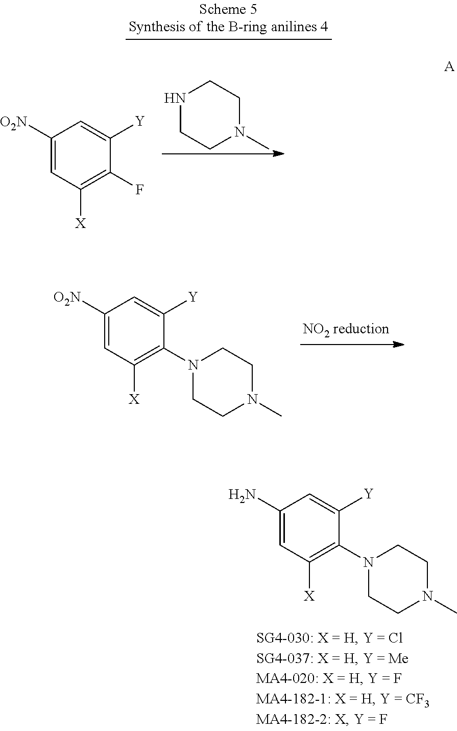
C1([O2N])=CC([X])=C(N2CCN(C)CC2)C([Y])=C1.C1(N)=CC([X])=C(N2CCN(C)CC2)C([Y])=C1.C1([O2N])=CC([X])=C(F)C([Y])=C1.N1CCN(C)CC1.[A]
